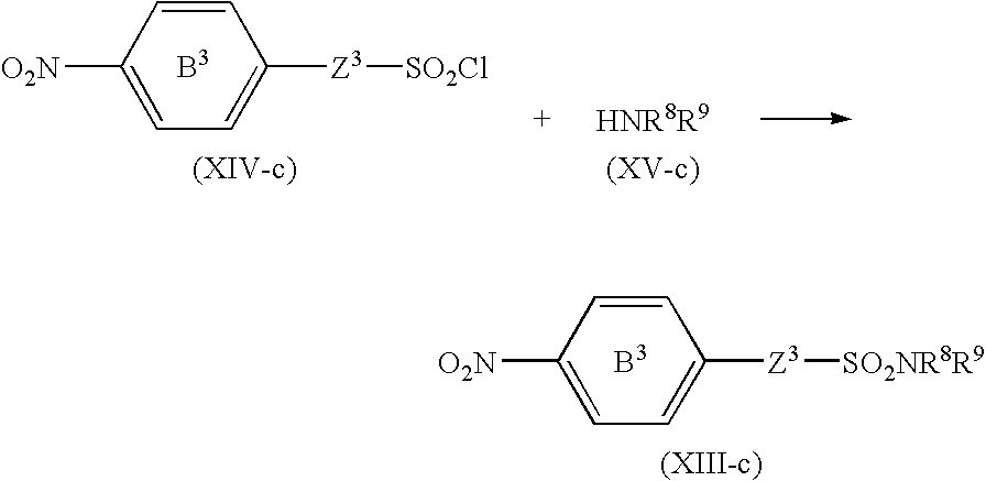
C1=CC([O2N])=CC=C1[Z3][SO2NR8R9].C1=CC([O2N])=CC=C1[Z3][SO2Cl]
